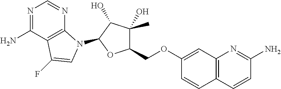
N1=C(N)C2=C(N=C1)N(C1C(O)C(O)(C)C(COC3=CC4=C(C=C3)C=CC(N)=N4)O1)C=C2F
